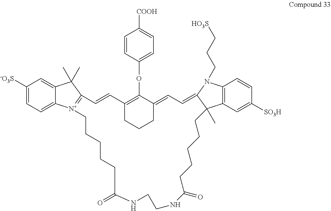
C1([-O3S])=CC=C2C(=C1)C(C)(C)C1=[N+]2CCCCCC(=O)NCCNC(=O)CCCCCC2(C)C3=C(N(CCC[HO3S])C2=CC=C2CCCC(=C2OC2=CC=C([COOH])C=C2)C=C1)C=CC([SO3H])=C3
